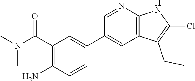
C(C1=C(N)C=CC(C2=CC3=C(N=C2)NC(Cl)=C3CC)=C1)(N(C)C)=O
